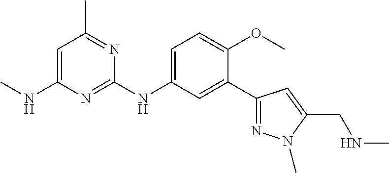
C1(C2=NN(C)C(CNC)=C2)=CC(NC2=NC(NC)=CC(C)=N2)=CC=C1OC
